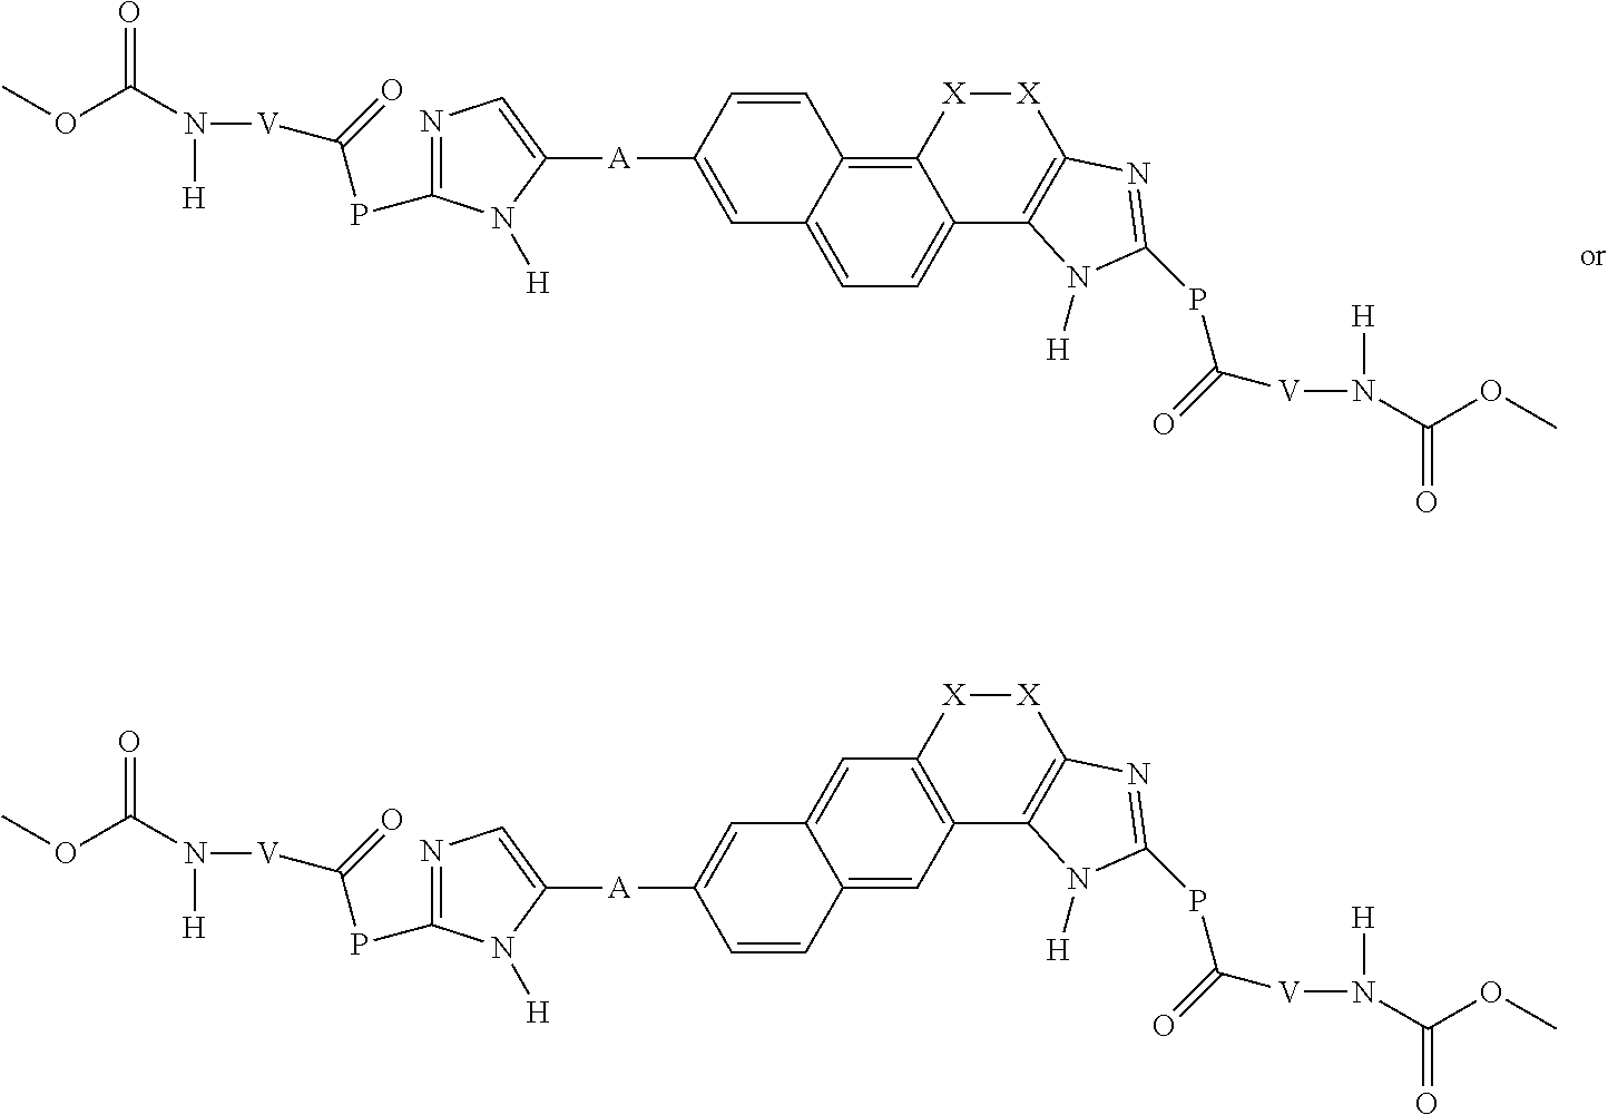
COC(N([H])[V]C(=O)PC1=NC=C([A]C2=CC3=CC=C4C(=C3C=C2)[X][X]C2=C4N([H])C(PC([V]N([H])C(OC)=O)=O)=N2)N1[H])=O.COC(N([H])[V]C(=O)PC1=NC=C([A]C2=CC3=CC4=C(C=C3C=C2)C2=C([X][X]4)N=C(PC([V]N([H])C(OC)=O)=O)N2[H])N1[H])=O
